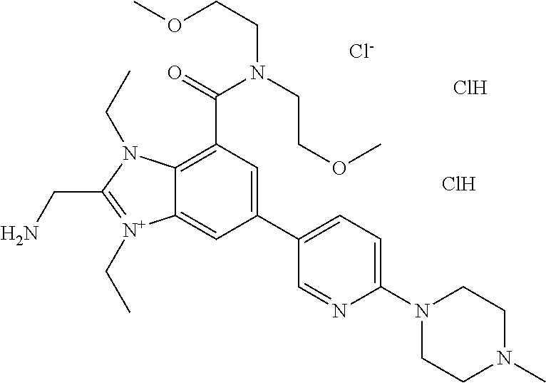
C12=CC(C3=CC=C(N4CCN(C)CC4)N=C3)=CC(C(N(CCOC)CCOC)=O)=C1N(CC)C(CN)=[N+]2CC.[Cl-].Cl.Cl
